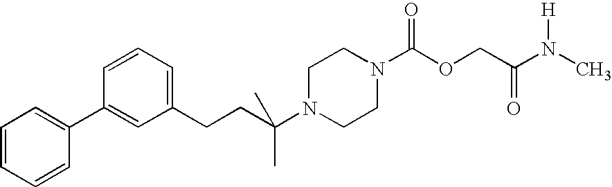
N1(C(CCC2=CC=CC(C3=CC=CC=C3)=C2)(C)C)CCN(C(OCC(N(C)[H])=O)=O)CC1
